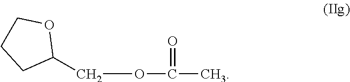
O(CC1OCCC1)C(C)=O
